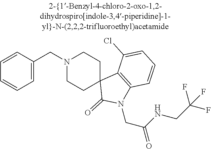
N1(CC2=CC=CC=C2)CCC2(CC1)C(=O)N(CC(NCC(F)(F)F)=O)C1=C2C(Cl)=CC=C1
